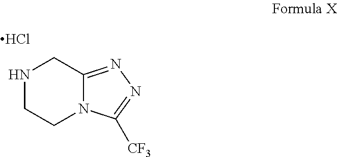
C1CN2C(=NN=C2[CF3])CN1.Cl
